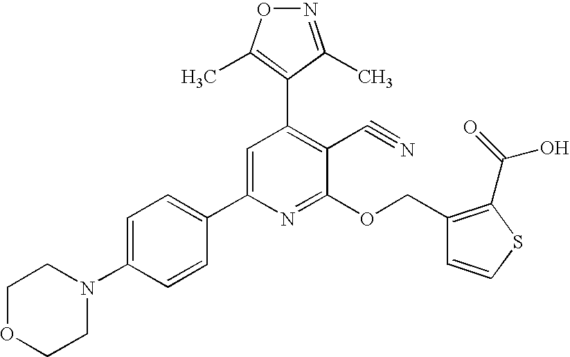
C1OCCN(C2=CC=C(C3=CC(C4=C(C)ON=C4C)=C(C#N)C(OCC4=C(C(=O)O)SC=C4)=N3)C=C2)C1
